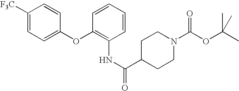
C1([F3C])=CC=C(OC2=C(NC(=O)C3CCN(C(OC(C)(C)C)=O)CC3)C=CC=C2)C=C1
